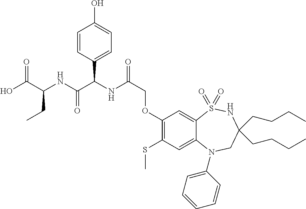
C1(OCC(NC(C(NC(C(O)=O)CC)=O)C2=CC=C(O)C=C2)=O)=C(SC)C=C2C(=C1)S(=O)(=O)NC(CCCC)(CCCC)CN2C1=CC=CC=C1
